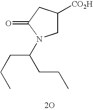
C1([CO2H])CN(C(CCC)CCC)C(=O)C1.[2O]
